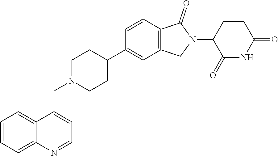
C1=CC2=C(C=C1C1CCN(CC3=CC=NC4=CC=CC=C34)CC1)CN(C1C(=O)NC(=O)CC1)C2=O
